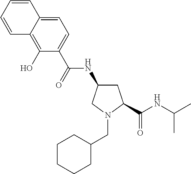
C(N1CC(NC(=O)C2=CC=C3C(=C2O)C=CC=C3)CC1C(NC(C)C)=O)C1CCCCC1
